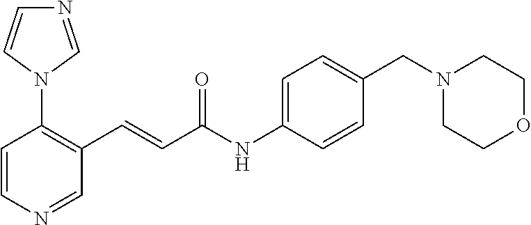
N1=CN(C2=C(C=CC(NC3=CC=C(CN4CCOCC4)C=C3)=O)C=NC=C2)C=C1
